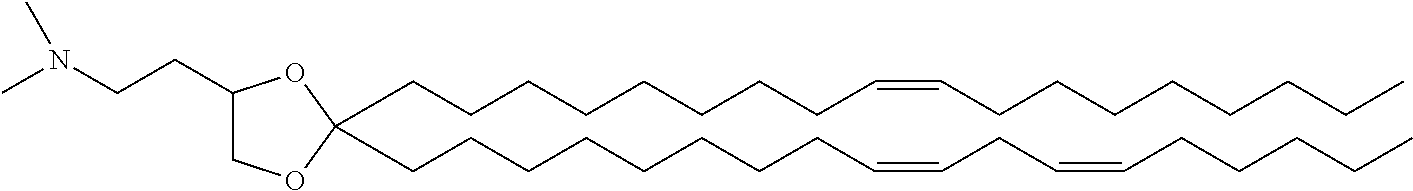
C(CCCCCCC=CCCCCCCCC)CC1(CCCCCCCCC=CCC=CCCCCC)OC(CCN(C)C)CO1
